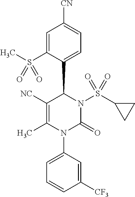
C1([NC])=C(C)N(C2=CC=CC([CF3])=C2)C(=O)N(S(C2CC2)(=O)=O)C1C1=CC=C([CN])C=C1S(C)(=O)=O
